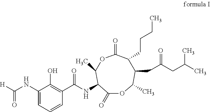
O1C(=O)C(NC(C2=C(O)C(NC([H])=O)=CC=C2)=O)C(C)OC(=O)C(CCCC)C(CC(CC(C)C)=O)C1C
